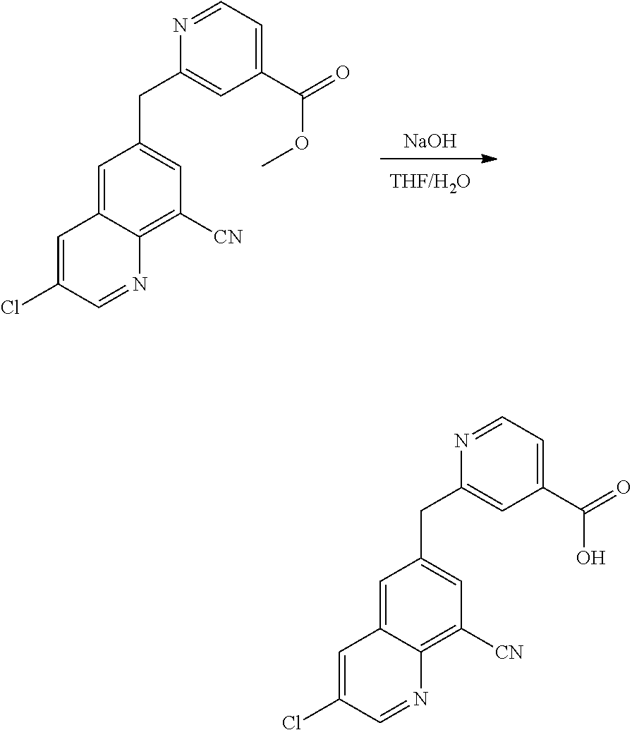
[NaOH].C1=C2C(=C([CN])C=C1CC1=CC(C(=O)OC)=CC=N1)N=CC(Cl)=C2.C1=C2C(=C([CN])C=C1CC1=CC(C(=O)O)=CC=N1)N=CC(Cl)=C2
